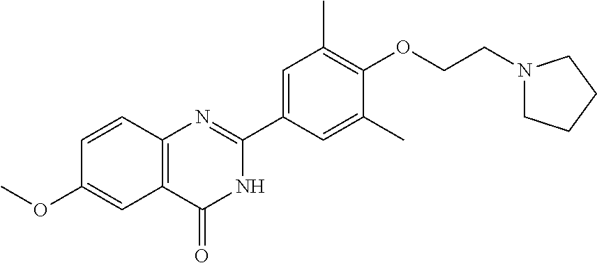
C12=C(C(=O)NC(C3=CC(C)=C(OCCN4CCCC4)C(C)=C3)=N1)C=C(OC)C=C2
